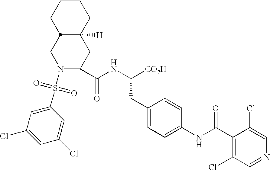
S(=O)(=O)(N1CC2C([H])(CCCC2)CC1C(NC([CO2H])CC1=CC=C(NC(C2=C(Cl)C=NC=C2Cl)=O)C=C1)=O)C1=CC(Cl)=CC(Cl)=C1
